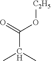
C(C(C)C)(=O)O[C2H5]
